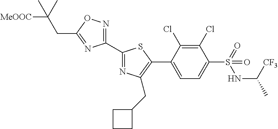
C1(C2=NC(CC3CCC3)=C(C3=CC=C(S(=O)(NC([CF3])C)=O)C(Cl)=C3Cl)S2)=NOC(CC(C)([MeOOC])C)=N1
